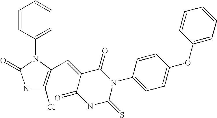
N1C(=S)N(C2=CC=C(OC3=CC=CC=C3)C=C2)C(=O)C(=CC2=C(Cl)NC(=O)N2C2=CC=CC=C2)C1=O
